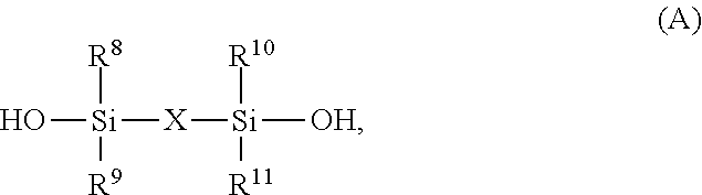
O[Si]([X][Si]([OH])([R10])[R11])([R8])[R9]
